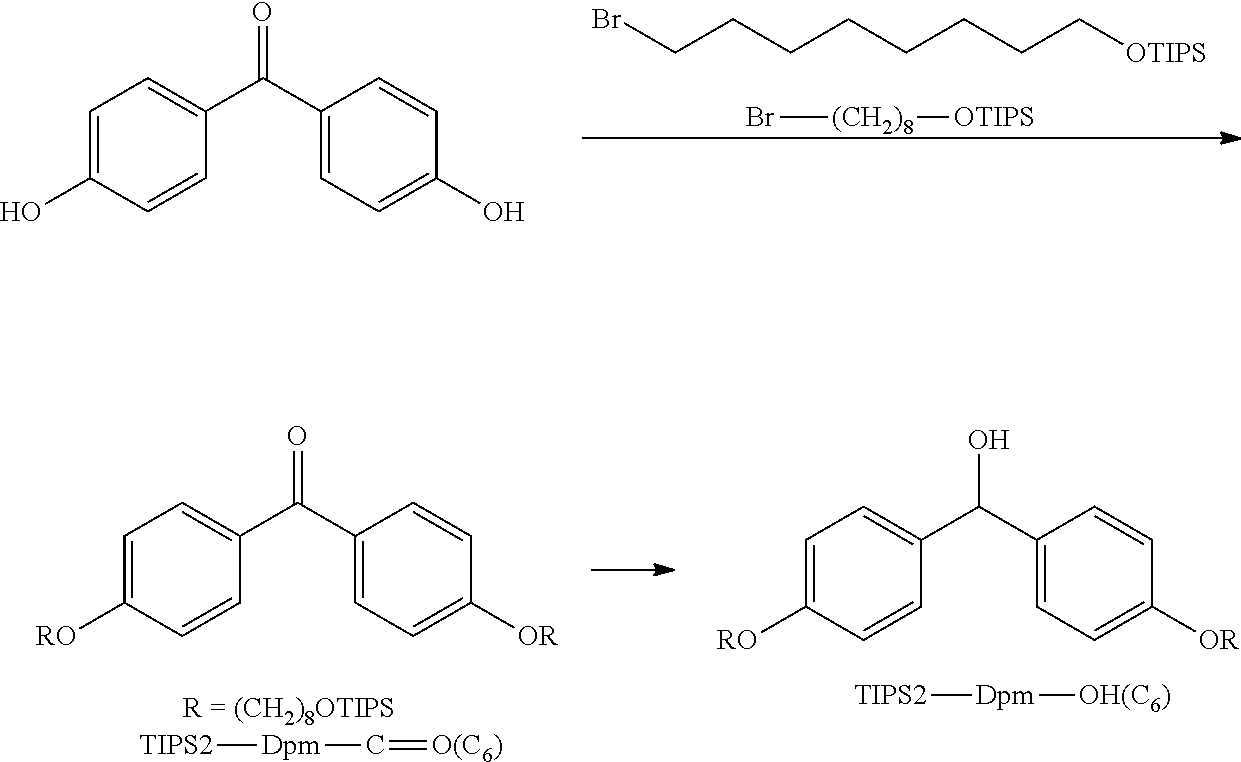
Br[(CH2)8][OTIPS].C(CCCCCCC[OTIPS])Br.C1=C(O)C=CC(C(C2=CC=C(O)C=C2)=O)=C1.[TIPS2][Dpm]C=[O(C6)].C1=C([RO])C=CC(C(C2=CC=C([OR])C=C2)=O)=C1.[TIPS2][Dpm][OH(C6)].C1=C([RO])C=CC(C(C2=CC=C([OR])C=C2)O)=C1
